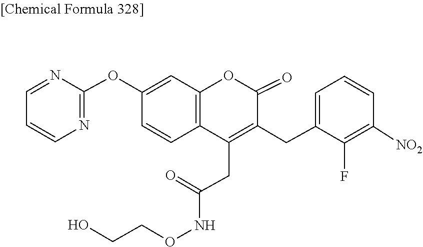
C1=NC(OC2=CC3=C(C=C2)C(CC(=O)NOCCO)=C(CC2=CC=CC([NO2])=C2F)C(=O)O3)=NC=C1
